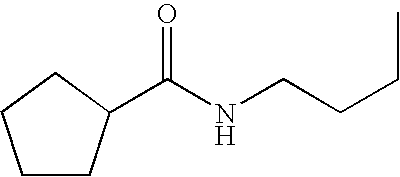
C(NCCCC)(=O)C1CCCC1
